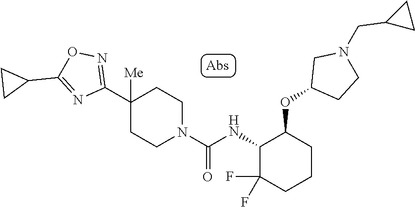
C1(C2([Me])CCN(C(=O)NC3C(F)(F)CCCC3OC3CCN(CC4CC4)C3)CC2)=NOC(C2CC2)=N1
